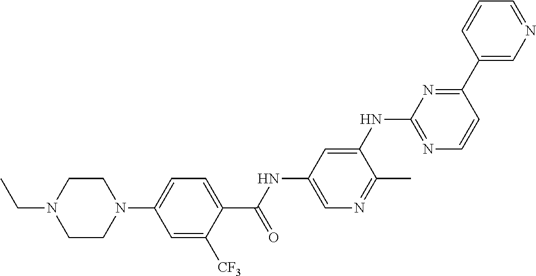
C1=C([CF3])C(C(NC2=CN=C(C)C(NC3=NC=CC(C4=CN=CC=C4)=N3)=C2)=O)=CC=C1N1CCN(CC)CC1
